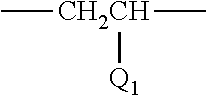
C[CH2CH](C)[Q1]
